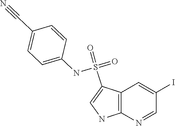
C1(I)=CC2=C(N=C1)NC=C2S(=O)(NC1=CC=C(C#N)C=C1)=O
